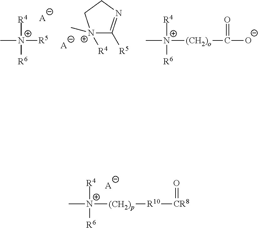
C[N+]([R4])([R5])[R6].[A].[N+]1([R4])(C)C([R5])=NCC1.[A].C[N+]([R4])([R6])[(CH2)o]C([O-])=O.C[N+]([R4])([R6])[(CH2)p][R10][CR8]=O.[A]
